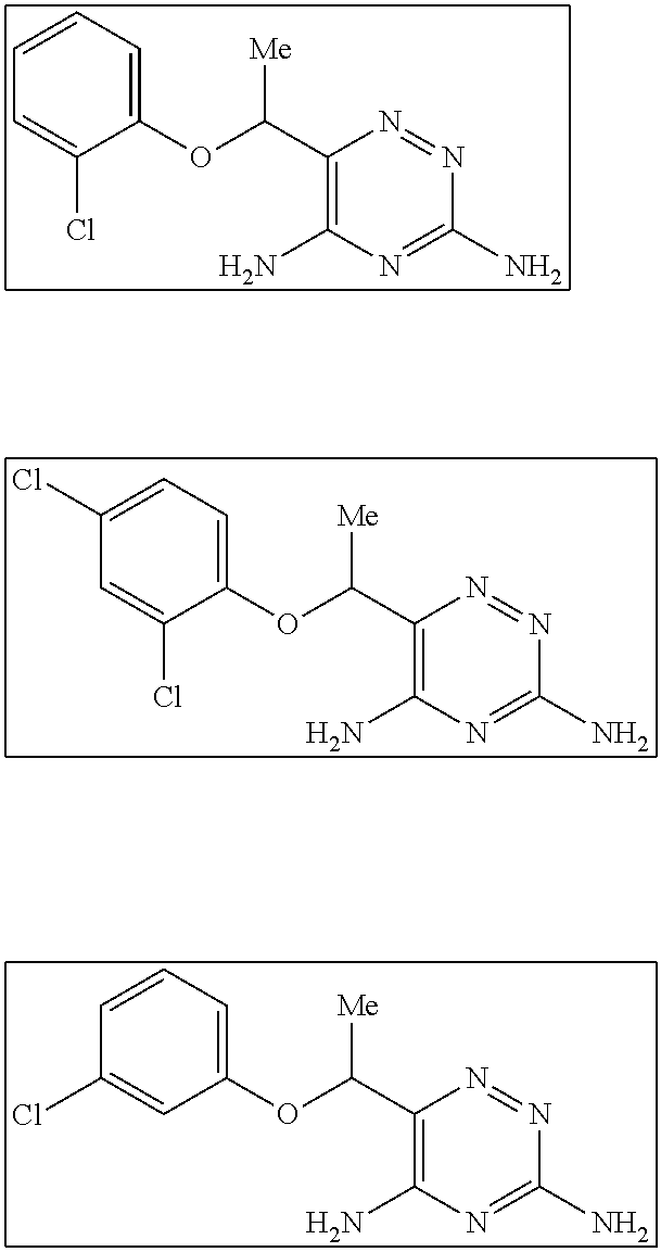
C(C1=C(N)N=C(N)N=N1)([Me])OC1=CC=CC=C1Cl.C(C1=C(N)N=C(N)N=N1)([Me])OC1=CC=C(Cl)C=C1Cl.C(C1=C(N)N=C(N)N=N1)([Me])OC1=CC=CC(Cl)=C1
